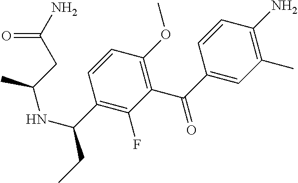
C1(C)=C(N)C=CC(C(=O)C2=C(OC)C=CC(C(CC)NC(C)CC(N)=O)=C2F)=C1
